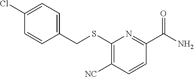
C1(Cl)=CC=C(CSC2=C([NC])C=CC(C(N)=O)=N2)C=C1
